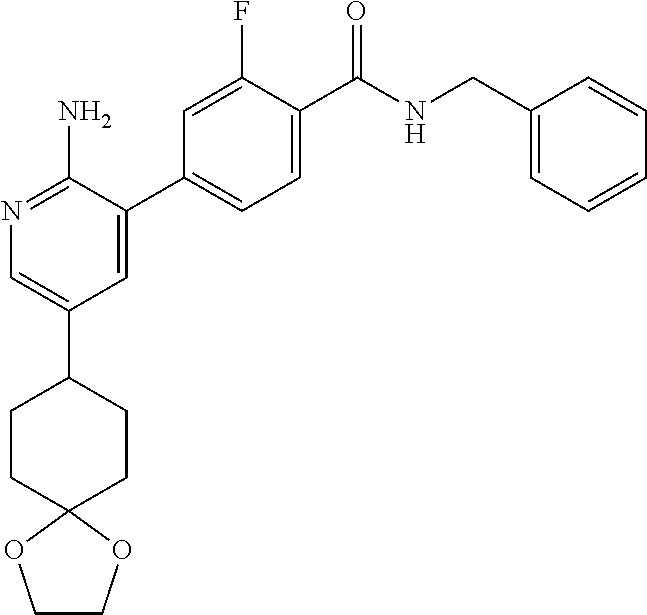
N1=C(N)C(C2=CC=C(C(NCC3=CC=CC=C3)=O)C(F)=C2)=CC(C2CCC3(CC2)OCCO3)=C1
